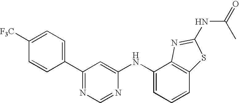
C1=CC(C2=NC=NC(NC3=CC=CC4=C3N=C(NC(C)=O)S4)=C2)=CC=C1[F3C]
